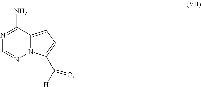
N12C(=CC=C1C(=O)[H])C(N)=NC=N2
